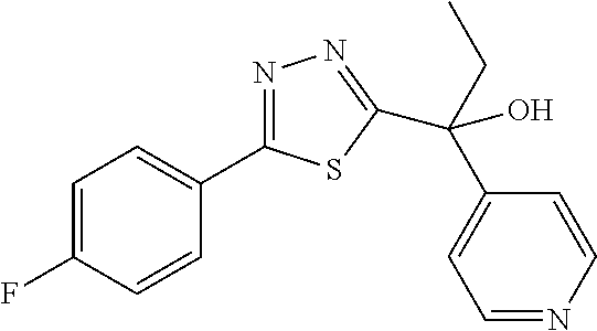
C1=C(F)C=CC(C2=NN=C(C(CC)(C3=CC=NC=C3)O)S2)=C1
